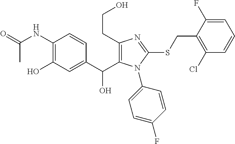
C1(CCO)=C(C(C2=CC(O)=C(NC(=O)C)C=C2)O)N(C2=CC=C(F)C=C2)C(SCC2=C(Cl)C=CC=C2F)=N1
